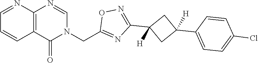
C12=C(N=CN(CC3=NC(C4([H])CC(C5=CC=C(Cl)C=C5)([H])C4)=NO3)C1=O)N=CC=C2
